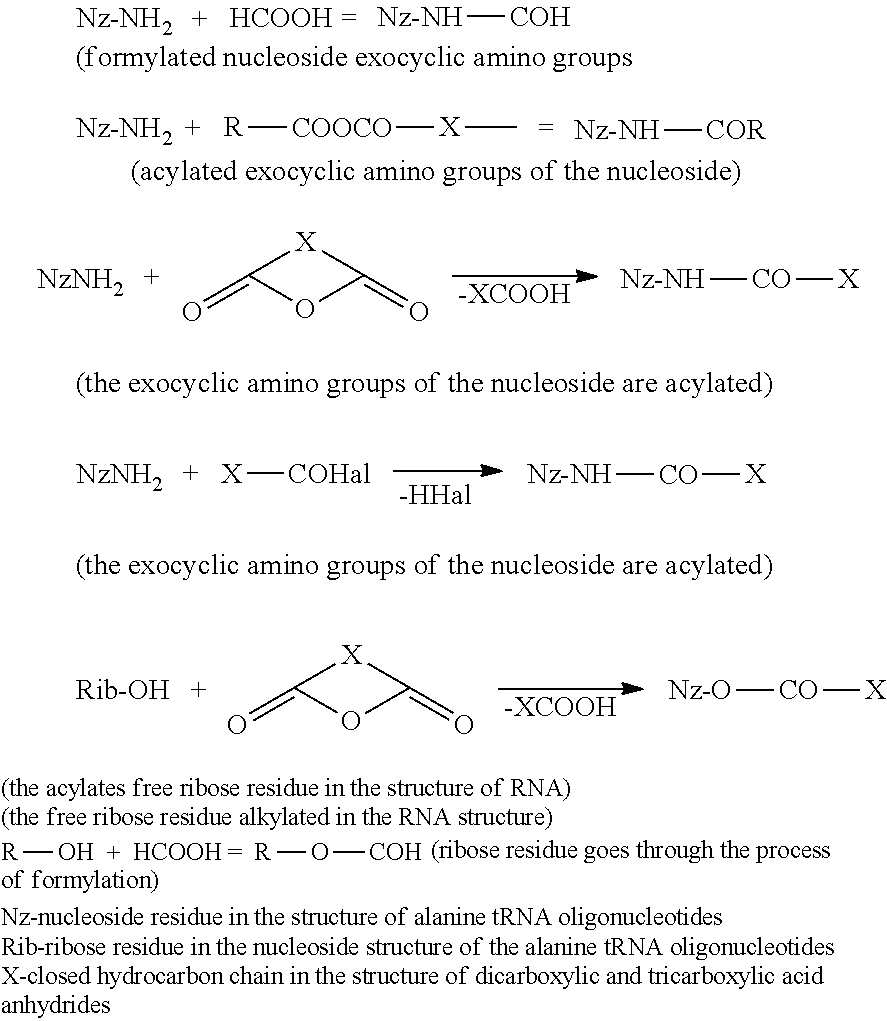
[Nz-NH][COH].[R][COOCO][X]C.[Nz-NH][COR].O=C1[X]C(=O)O1.[-XCOOH].[Nz-NH][CO][X].[X][COHal].[Nz-NH][CO][X].O=C1[X]C(=O)O1.[-XCOOH].[Nz-O][CO][X].[R]O.[R]O[COH]
